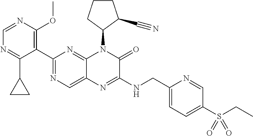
C1=NC(OC)=C(C2=NC=C3C(=N2)N(C2C(C#N)CCC2)C(=O)C(NCC2=CC=C(S(CC)(=O)=O)C=N2)=N3)C(C2CC2)=N1
